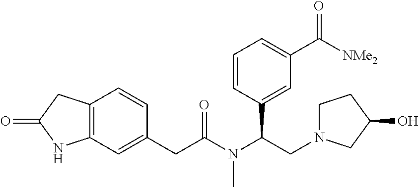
C12=C(C=CC(CC(=O)N(C(C3=CC(C(=O)[NMe2])=CC=C3)CN3CCC(O)C3)C)=C1)CC(=O)N2
